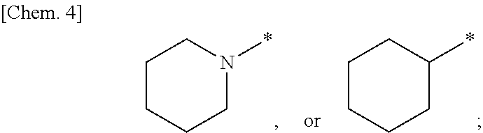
C1CCCN(*)C1.C1CCCC(*)C1
